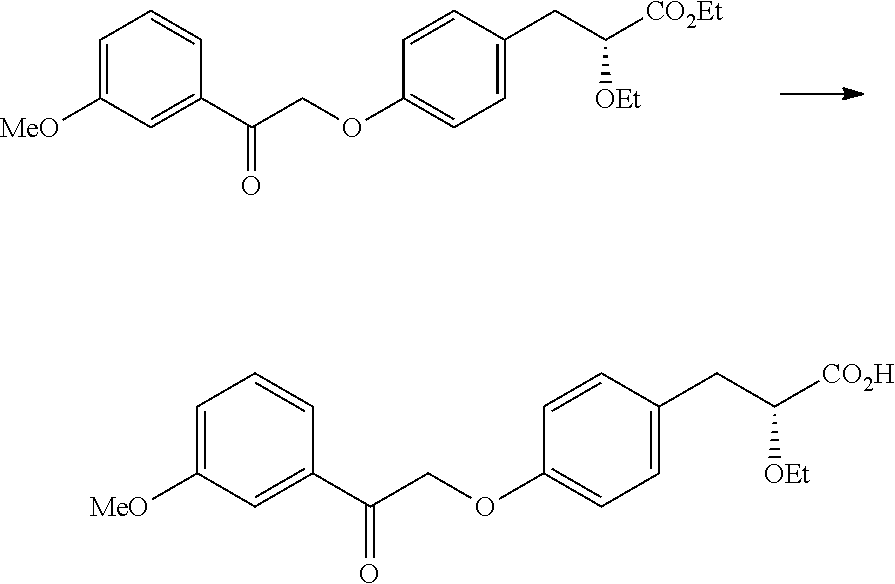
C1=CC(CC([CO2Et])[OEt])=CC=C1OCC(C1=CC([MeO])=CC=C1)=O.C1=CC(CC([CO2H])[OEt])=CC=C1OCC(C1=CC([MeO])=CC=C1)=O
